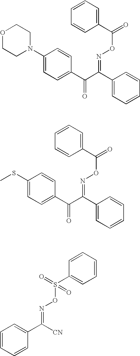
C1=CC(C(C(=O)C2=CC=C(N3CCOCC3)C=C2)=NOC(C2=CC=CC=C2)=O)=CC=C1.C1=CC(C(C(=O)C2=CC=C(SC)C=C2)=NOC(C2=CC=CC=C2)=O)=CC=C1.C1=CC=CC(C([CN])=NOS(C2=CC=CC=C2)(=O)=O)=C1
